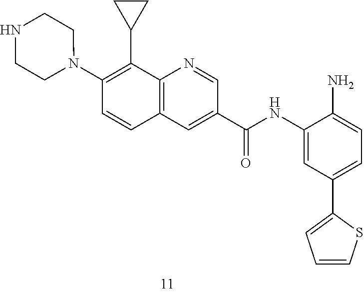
C1(N2CCNCC2)=C(C2CC2)C2=C(C=C1)C=C(C(NC1=CC(C3=CC=CS3)=CC=C1N)=O)C=N2
